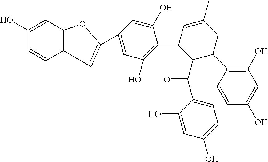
C12=C(C=CC(O)=C1)C=C(C1=CC(O)=C(C3C(C(C4=CC=C(O)C=C4O)=O)C(C4=C(O)C=C(O)C=C4)CC(C)=C3)C(O)=C1)O2
